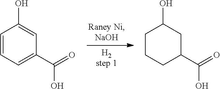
C1=CC=C(C(=O)O)C=C1O.C1CCC(C(=O)O)CC1O
